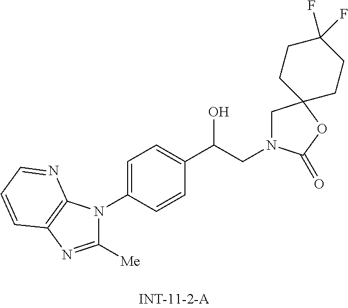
C1([Me])=NC2=C(N1C1=CC=C(C(CN3CC4(OC3=O)CCC(F)(F)CC4)O)C=C1)N=CC=C2
